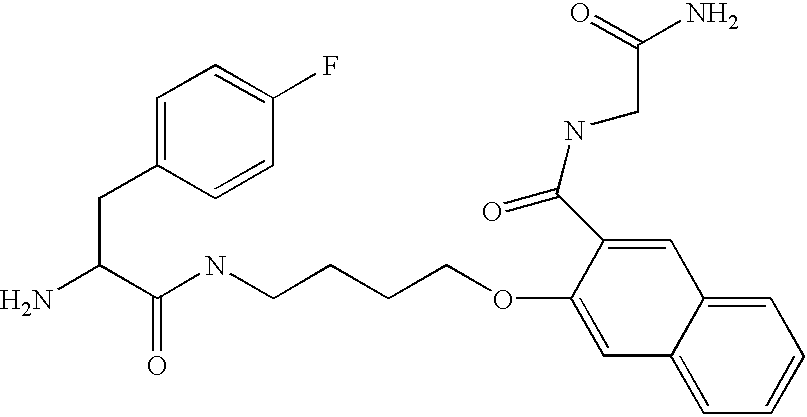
NC(C(NCCCCOC1=CC2=CC=CC=C2C=C1C(NCC(=O)N)=O)=O)CC1=CC=C(F)C=C1
